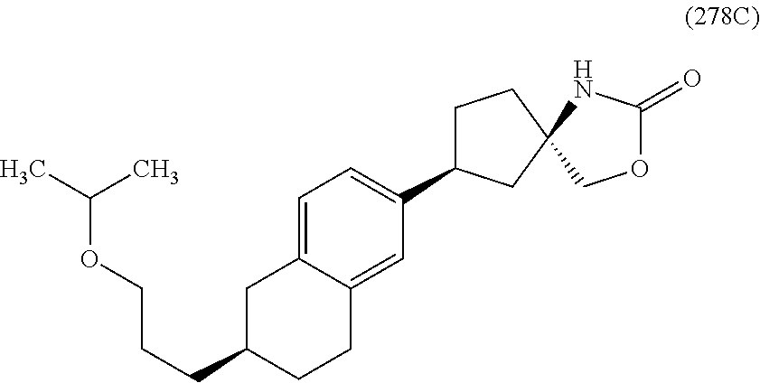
C1C2=CC=C(C3CCC4(C3)COC(=O)N4)C=C2CCC1CCCOC(C)C
